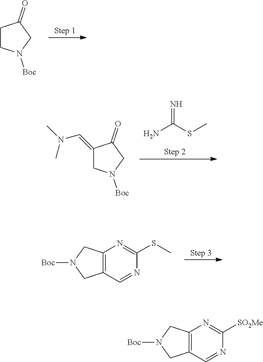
C1CN([Boc])CC1=O.N=C(N)SC.C1(=CN(C)C)CN([Boc])CC1=O.C12=C(C=NC(SC)=N1)CN([Boc])C2.C12=C(C=NC([SO2Me])=N1)CN([Boc])C2
